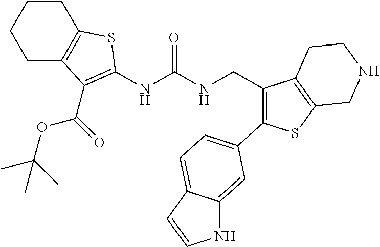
C1C2=C(CCC1)SC(NC(NCC1=C(C3=CC=C4C(=C3)NC=C4)SC3=C1CCNC3)=O)=C2C(OC(C)(C)C)=O
